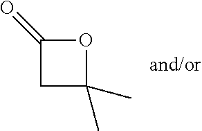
C1C(C)(C)OC1=O
